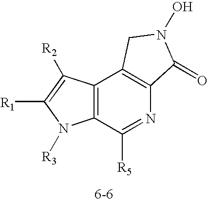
C12=C(C([R2])=C([R1])N1[R3])C1=C(N=C2[R5])C(=O)N(O)C1
